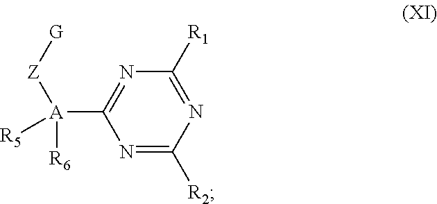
N1=C([A]([Z][G])([R6])[R5])N=C([R2])N=C1[R1]
